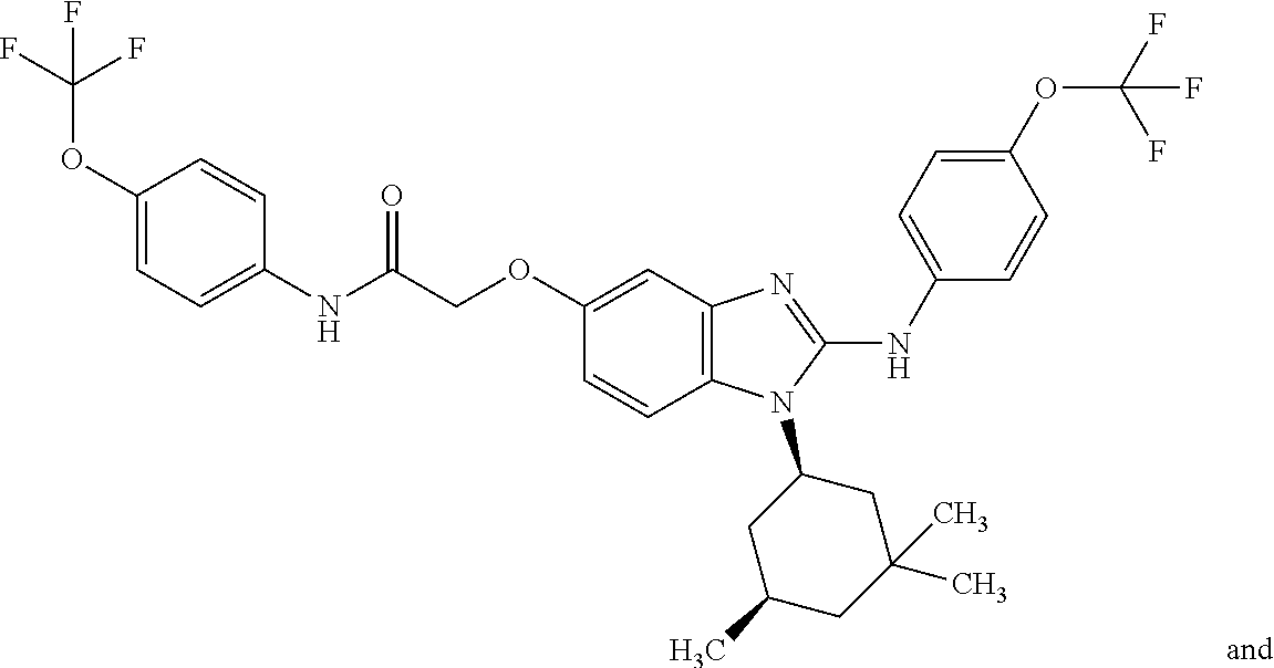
C1=C(NC(COC2=CC3=C(C=C2)N(C2CC(C)CC(C)(C)C2)C(NC2=CC=C(OC(F)(F)F)C=C2)=N3)=O)C=CC(OC(F)(F)F)=C1
